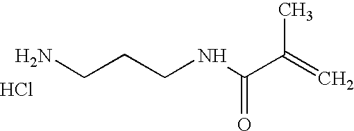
NCCCNC(C(=C)C)=O.Cl
